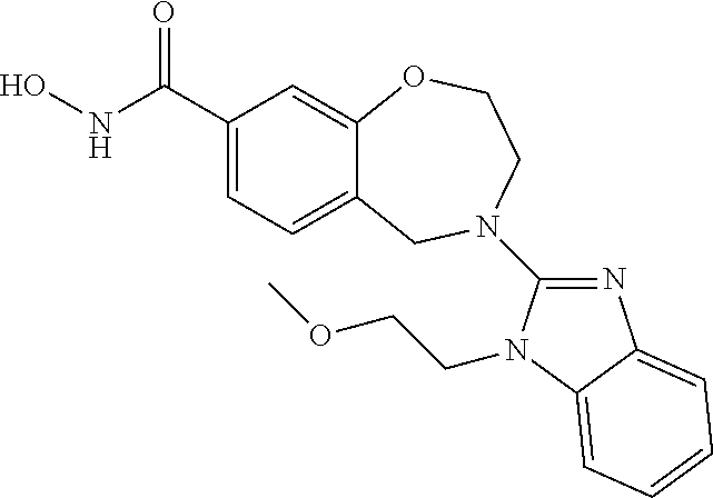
C12=CC=C(C(NO)=O)C=C1OCCN(C1=NC3=CC=CC=C3N1CCOC)C2
